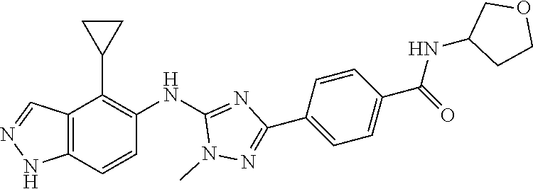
C12=C(C=CC(NC3=NC(C4=CC=C(C(NC5CCOC5)=O)C=C4)=NN3C)=C1C1CC1)NN=C2
